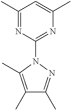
C1(C)=NC(N2C(C)=C(C)C(C)=N2)=NC(C)=C1
